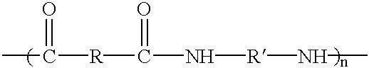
C([R]C(N[R]NC)=O)(C)=O
